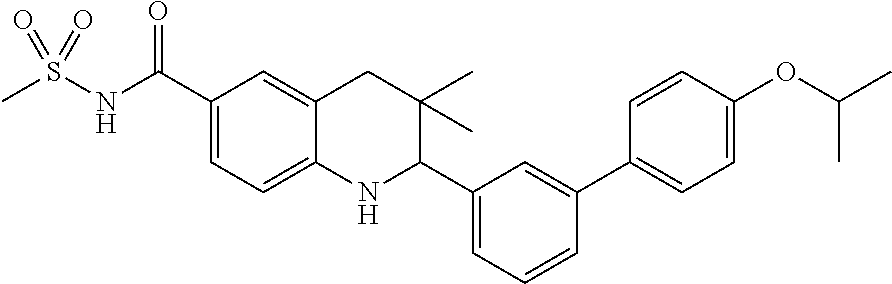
O=S(=O)(C)NC(C1=CC=C2C(=C1)CC(C)(C)C(C1=CC=CC(C3=CC=C(OC(C)C)C=C3)=C1)N2)=O
